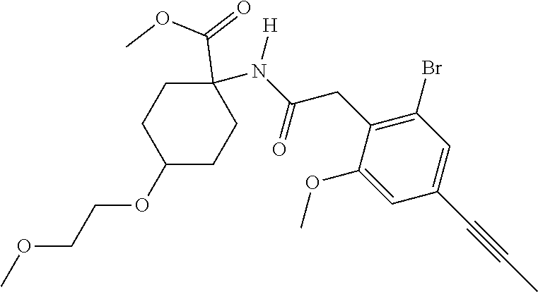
C1(OC)=CC(C#CC)=CC(Br)=C1CC(N([H])C1(C(=O)OC)CCC(OCCOC)CC1)=O
